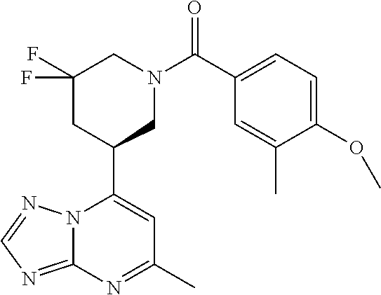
N12C(=NC=N1)N=C(C)C=C2C1CN(C(=O)C2=CC=C(OC)C(C)=C2)CC(F)(F)C1
